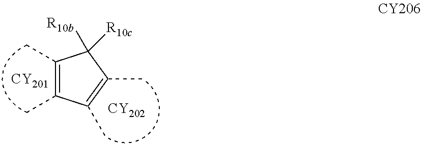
C1(C)=C(C)C(C)=C(C)C1([R10c])[R10b].[CY201].[CY202]
